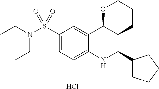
Cl.C12=CC(S(N(CC)CC)(=O)=O)=CC=C1NC(C1CCCC1)C1C2OCCC1
